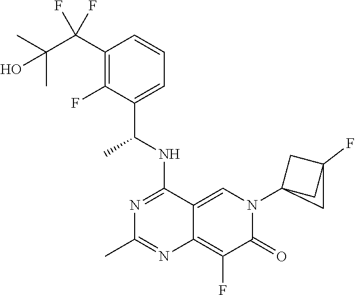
C1(C(C(C)(C)O)(F)F)=C(F)C(C(NC2=NC(C)=NC3=C(F)C(=O)N(C45CC(F)(C4)C5)C=C23)C)=CC=C1
